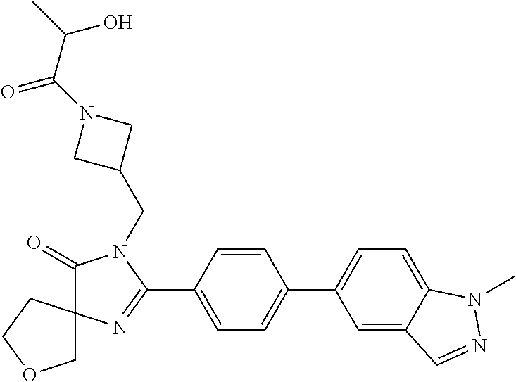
C1(=O)N(CC2CN(C(=O)C(C)O)C2)C(C2=CC=C(C3=CC=C4C(=C3)C=NN4C)C=C2)=NC12COCC2
